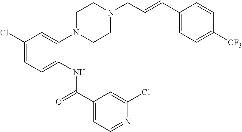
C1(Cl)=CC=C(NC(C2=CC=NC(Cl)=C2)=O)C(N2CCN(CC=CC3=CC=C([CF3])C=C3)CC2)=C1
